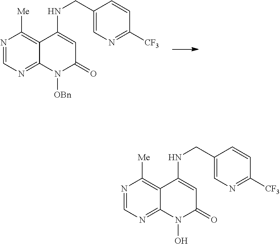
N1=CN=C2C(=C1[Me])C(NCC1=CN=C([CF3])C=C1)=CC(=O)N2[OBn].N1=CN=C2C(=C1[Me])C(NCC1=CN=C([CF3])C=C1)=CC(=O)N2O
